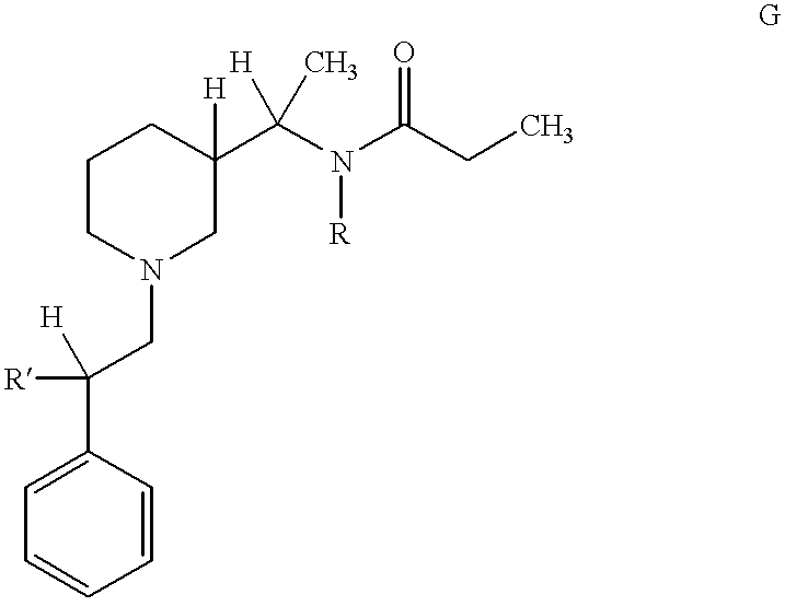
C1=CC=CC(C(CN2CC(C(N(C(CC)=O)[R])([H])C)([H])CCC2)([R])[H])=C1
